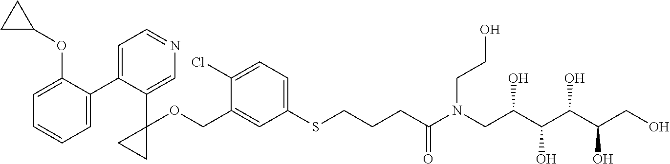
C1=C(COC2(C3=CN=CC=C3C3=CC=CC=C3OC3CC3)CC2)C(Cl)=CC=C1SCCCC(N(CC(C(C(C(CO)O)O)O)O)CCO)=O
